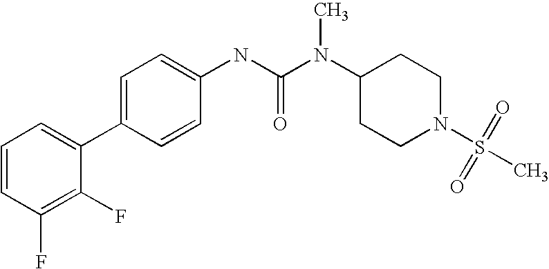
C1=CC(F)=C(F)C(C2=CC=C(NC(N(C3CCN(S(C)(=O)=O)CC3)C)=O)C=C2)=C1
